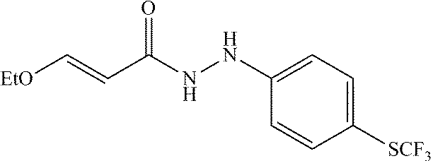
C1([SCF3])=CC=C(NNC(C=C[EtO])=O)C=C1
